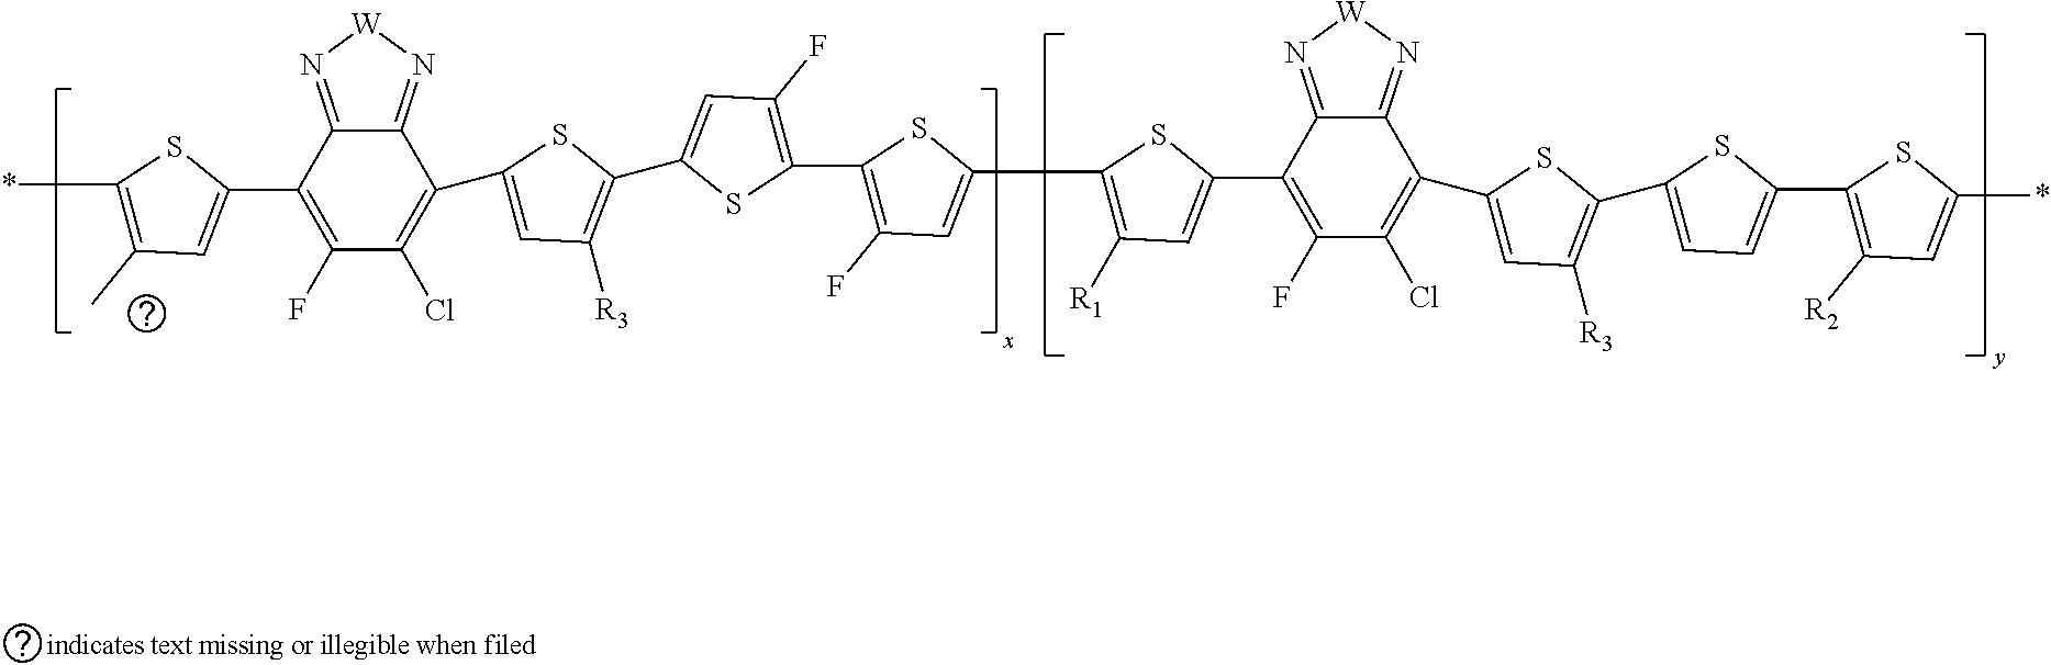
*C1=C(C)C=C(C2=C(F)C(Cl)=C(C3=CC([R3])=C(C4=CC(F)=C(C5=C(F)C=C(C6=C([R1])C=C(C7=C(F)C(Cl)=C(C8=CC([R3])=C(C9=CC=C(C%10=C([R2])C=C(*)S%10)S9)S8)C8=N[W]N=C78)S6)S5)S4)S3)C3=N[W]N=C23)S1
